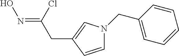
C(C1=CN(CC2=CC=CC=C2)C=C1)C(=NO)Cl
